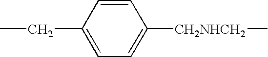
C1=CC(CC)=CC=C1[CH2NHCH2]C
